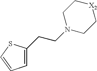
C1(CCN2CC[X2]CC2)=CC=CS1
